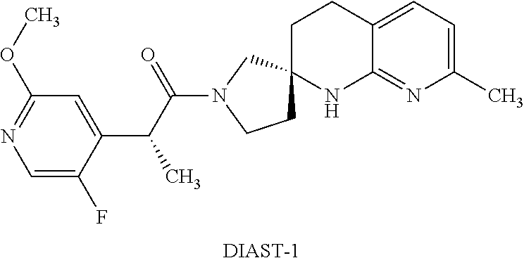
C1=C(F)C(C(C(N2CCC3(C2)CCC2=CC=C(C)N=C2N3)=O)C)=CC(OC)=N1.[DIAST-1]
